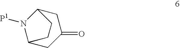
C1C2N([P1])C(CC1=O)CC2
